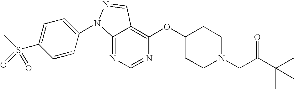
C12=NC=NC(OC3CCN(CC(C(C)(C)C)=O)CC3)=C1C=NN2C1=CC=C(S(C)(=O)=O)C=C1
